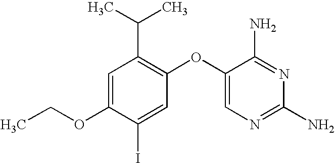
C1=C(OCC)C(I)=CC(OC2=CN=C(N)N=C2N)=C1C(C)C
